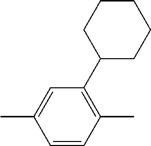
C1(C)=CC(C2CCCCC2)=C(C)C=C1
